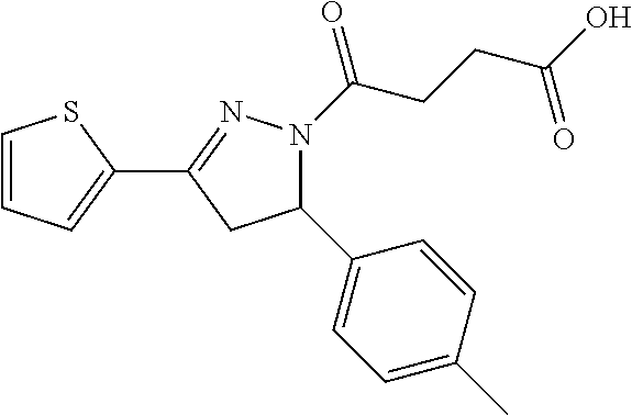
C1(C2=CC=C(C)C=C2)N(C(CCC(O)=O)=O)N=C(C2=CC=CS2)C1
